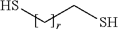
SCCS
